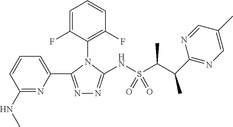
C1(NC)=NC(C2=NN=C(NS(C(C(C)C3=NC=C(C)C=N3)C)(=O)=O)N2C2=C(F)C=CC=C2F)=CC=C1
